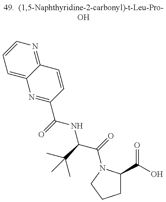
C1=C2C(=NC=C1)C=CC(C(=O)NC(C(=O)N1C(C(=O)O)CCC1)C(C)(C)C)=N2
